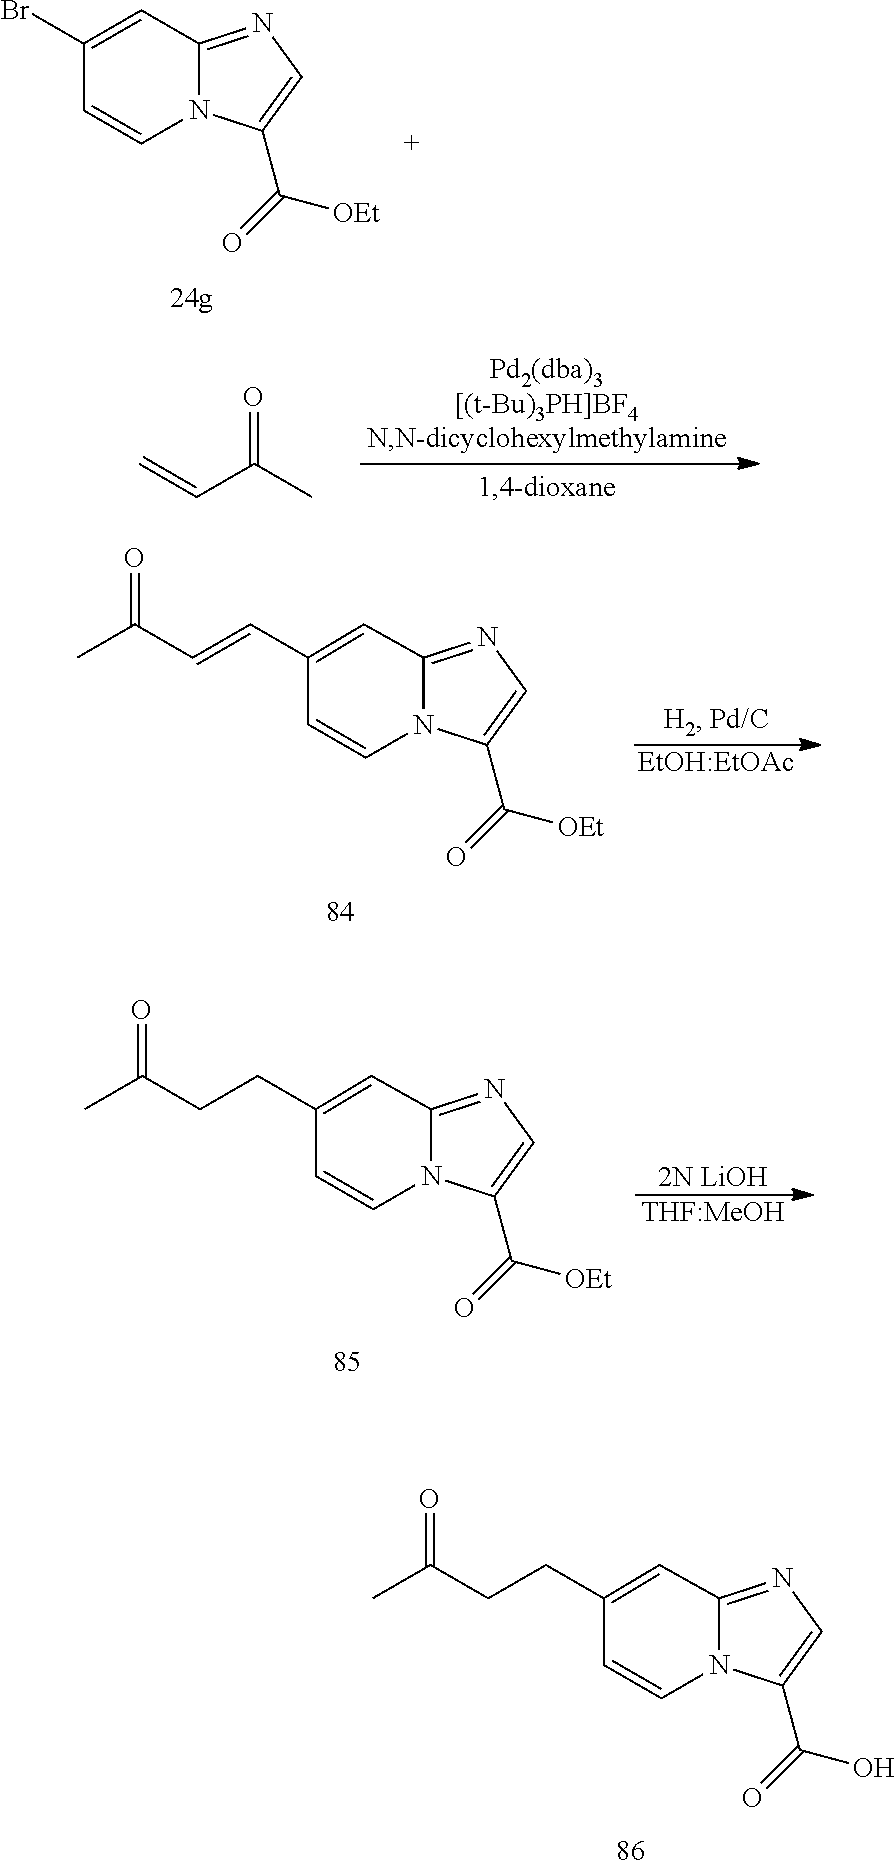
C=CC(C)=O.N12C(=NC=C1C(=O)[OEt])C=C(C=CC(C)=O)C=C2.[EtOH:EtOAc].N12C(=NC=C1C(=O)[OEt])C=C(Br)C=C2.[THF:MeOH].[2N LiOH].N12C(=NC=C1C(=O)[OEt])C=C(CCC(C)=O)C=C2.N12C(=NC=C1C(=O)O)C=C(CCC(C)=O)C=C2
